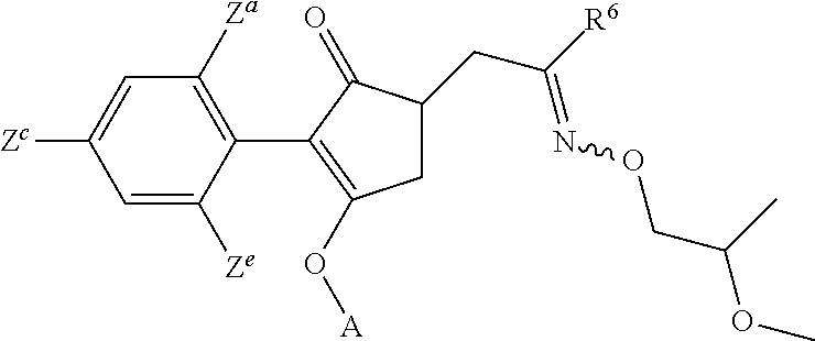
C1=C([Zc])C=C([Ze])C(C2=C(O[A])CC(CC([R6])=NOCC(OC)C)C2=O)=C1[Za]
